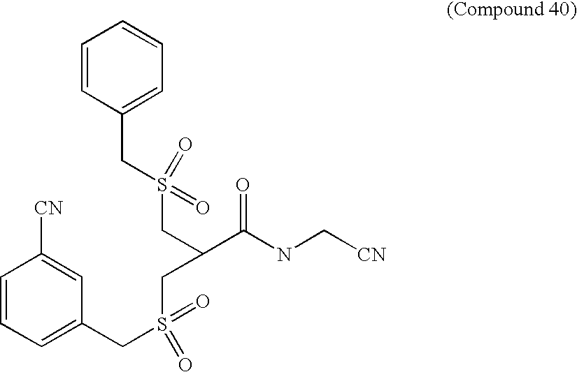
C1=CC=C(CS(CC(C(=O)NC[CN])CS(CC2=CC=CC=C2)(=O)=O)(=O)=O)C=C1[CN]
